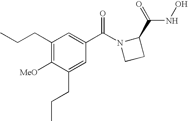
C1(CCC)=C([MeO])C(CCC)=CC(C(N2CCC2C(=O)NO)=O)=C1
